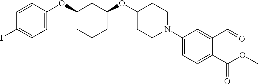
C1=CC(OC2CCCC(OC3CCN(C4=CC=C(C(OC)=O)C(C=O)=C4)CC3)C2)=CC=C1I
